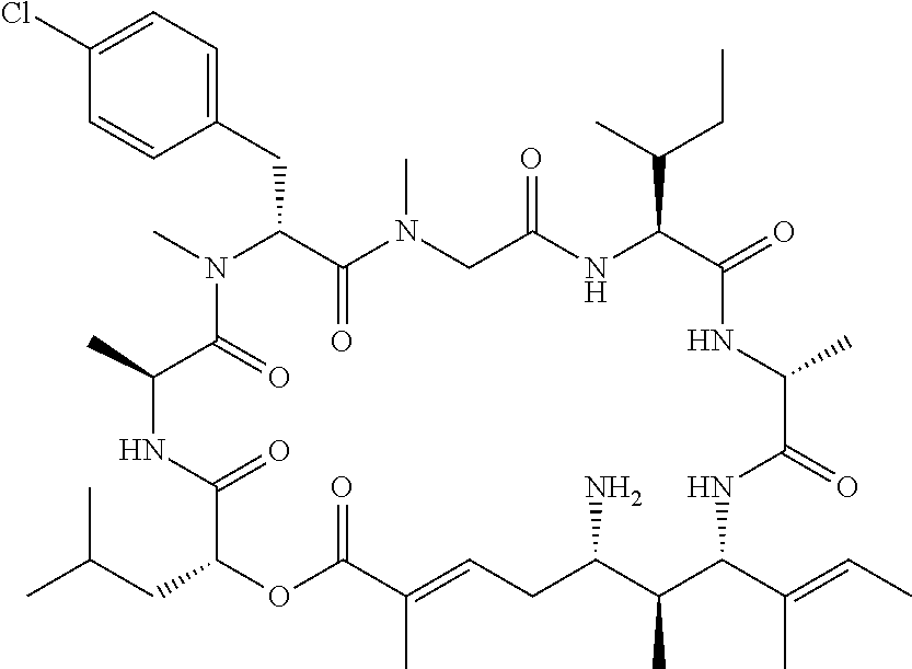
C1(Cl)=CC=C(CC2C(=O)N(C)CC(=O)NC(C(C)CC)C(=O)NC(C)C(=O)NC(C(C)=CC)C(C)C(N)CC=C(C)C(=O)OC(CC(C)C)C(=O)NC(C)C(=O)N2C)C=C1
